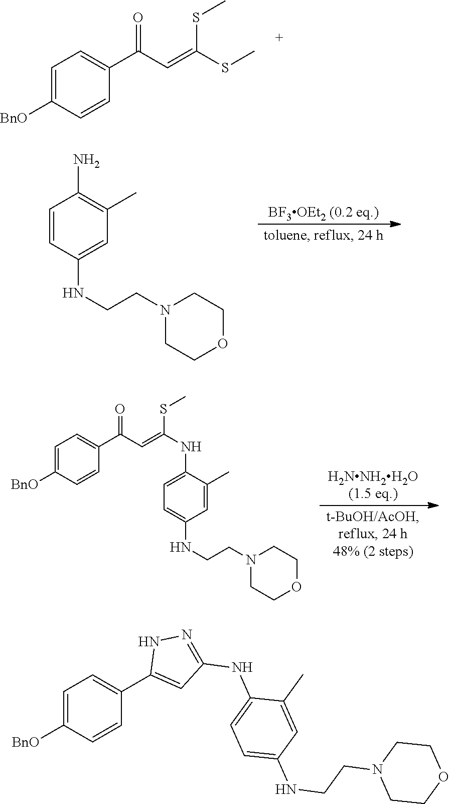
C1=C([BnO])C=CC(C(C=C(SC)SC)=O)=C1.C1=CC(NCCN2CCOCC2)=CC(C)=C1N.C1=C([BnO])C=CC(C(C=C(SC)NC2=CC=C(NCCN3CCOCC3)C=C2C)=O)=C1.C1=C([BnO])C=CC(C2=CC(NC3=CC=C(NCCN4CCOCC4)C=C3C)=NN2)=C1
